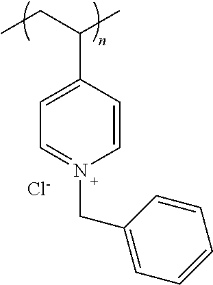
C1=C(C(CC)C)C=CN(CC2=CC=CC=C2)=C1.[Cl-]
